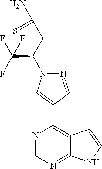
C(CC(C(F)(F)F)N1N=CC(C2=C3C(=NC=N2)NC=C3)=C1)(N)=S
